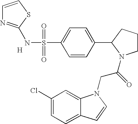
C1=CSC(NS(=O)(=O)C2=CC=C(C3N(C(CN4C5=CC(Cl)=CC=C5C=C4)=O)CCC3)C=C2)=N1.[H]
